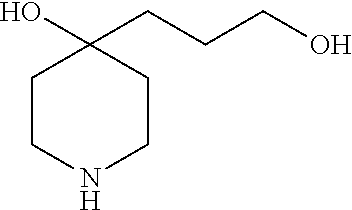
C1CNCCC1(CCCO)O
